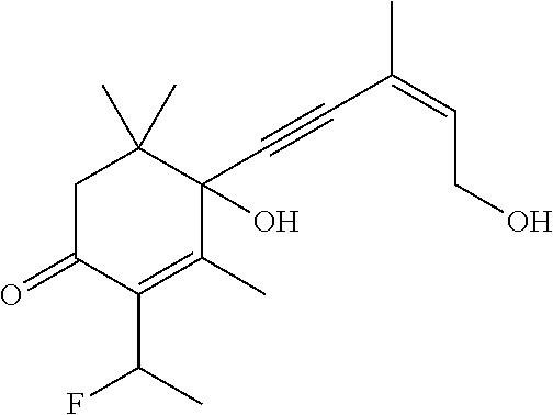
C1C(=O)C(C(C)F)=C(C)C(O)(C#CC(=CCO)C)C1(C)C
